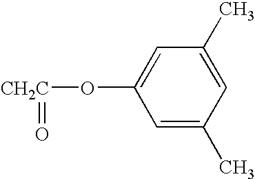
O([CH2C]=O)C1=CC(C)=CC(C)=C1
